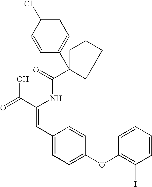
C(=O)(NC(C(=O)O)=CC1=CC=C(OC2=C(I)C=CC=C2)C=C1)C1(C2=CC=C(Cl)C=C2)CCCC1
